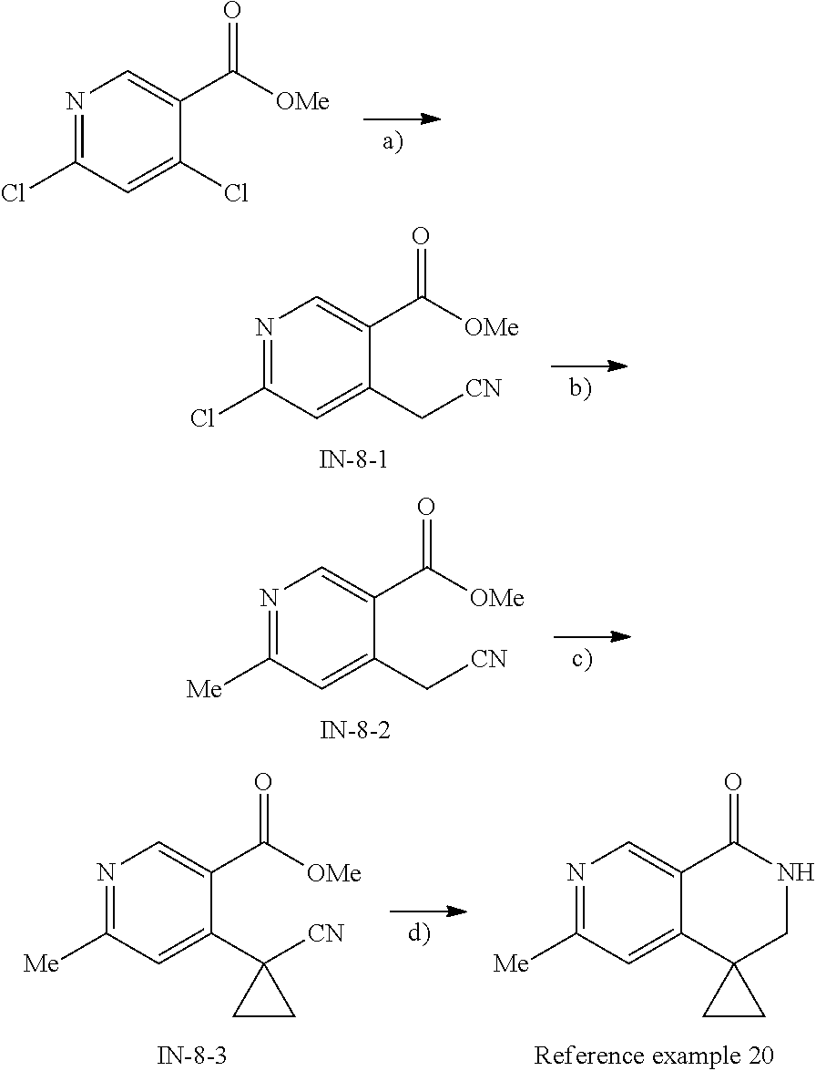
N1=C(Cl)C=C(Cl)C(C([OMe])=O)=C1.N1=C(Cl)C=C(C[CN])C(C([OMe])=O)=C1.N1=C([Me])C=C(C[CN])C(C([OMe])=O)=C1.N1=C([Me])C=C(C2([CN])CC2)C(C([OMe])=O)=C1.N1=C([Me])C=C2C(=C1)C(=O)NCC21CC1
